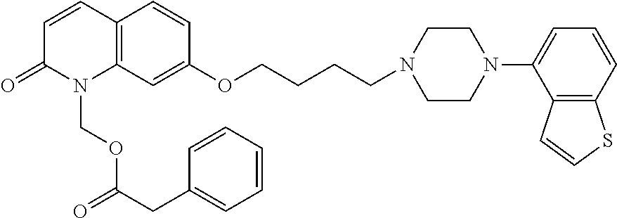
C12=C(C=C(OCCCCN3CCN(C4=CC=CC5=C4C=CS5)CC3)C=C1)N(COC(=O)CC1=CC=CC=C1)C(=O)C=C2
